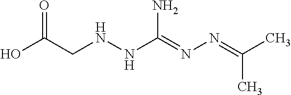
N(NC(=NN=C(C)C)N)CC(O)=O
